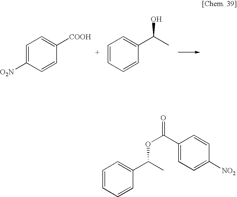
C1=C([O2N])C=CC([COOH])=C1.C1=CC=CC(C(C)O)=C1.C1=CC=CC(C(C)OC(=O)C2=CC=C([NO2])C=C2)=C1
